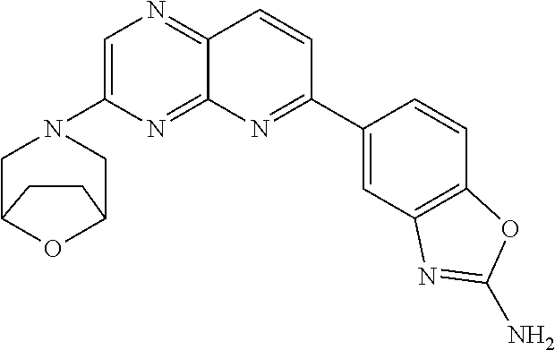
C1=C(N2CC3OC(C2)CC3)N=C2C(=N1)C=CC(C1=CC3=C(C=C1)OC(N)=N3)=N2
